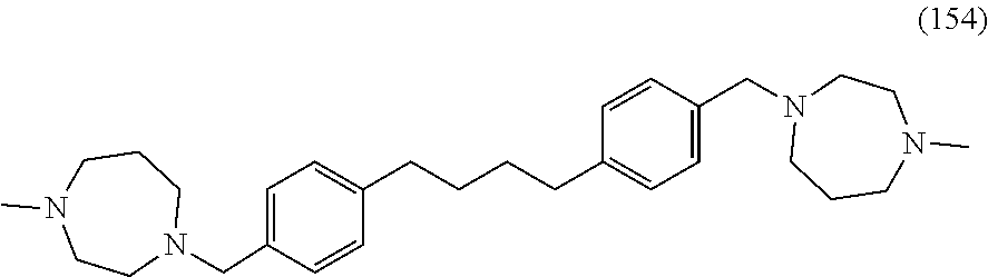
C1=C(CN2CCCN(C)CC2)C=CC(CCCCC2=CC=C(CN3CCCN(C)CC3)C=C2)=C1
